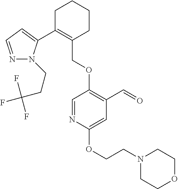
C1C(C2=CC=NN2CCC(F)(F)F)=C(COC2=C(C=O)C=C(OCCN3CCOCC3)N=C2)CCC1
